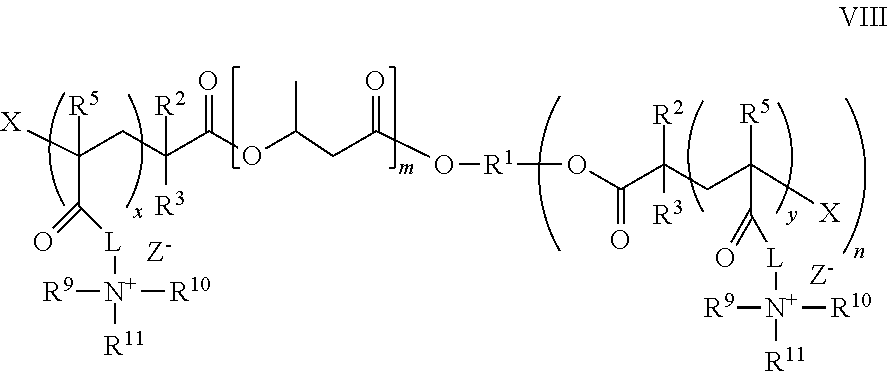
C(C([R2])([R3])C(OC(CC(O[R1]OC(C(CC([X])([R5])C(=O)[L][N+]([R9])([R10])[R11])([R3])[R2])=O)=O)C)=O)C([X])(C(=O)[L][N+]([R9])([R10])[R11])[R5]
